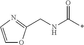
C1=CN=C(CNC(*)=O)O1
